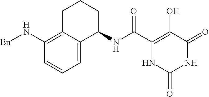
C(C1=C(O)C(=O)NC(=O)N1)(=O)NC1CCCC2=C(N[Bn])C=CC=C12
